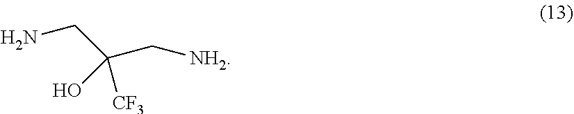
NCC(C[NH2])(O)[CF3]
